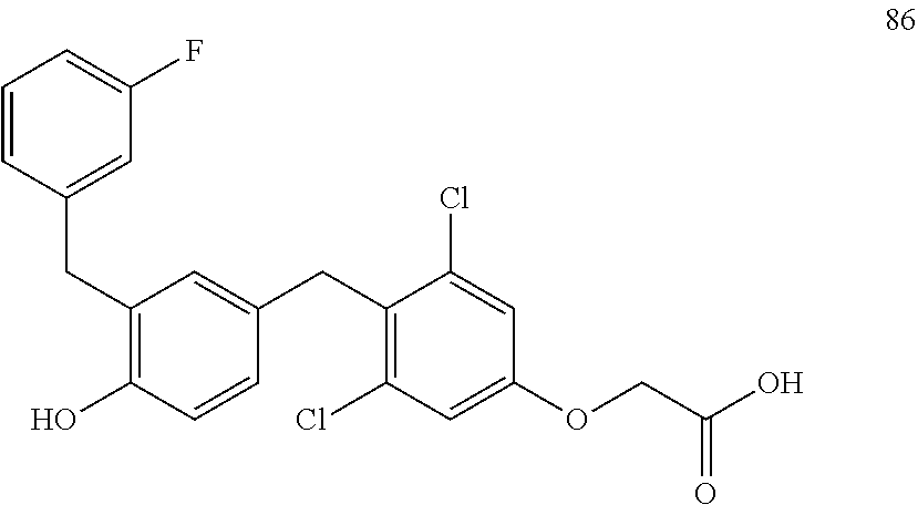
C1=CC(CC2=C(O)C=CC(CC3=C(Cl)C=C(OCC(O)=O)C=C3Cl)=C2)=CC(F)=C1
